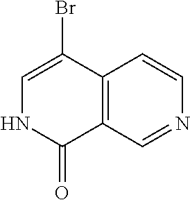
C12=C(C=NC=C1)C(=O)NC=C2Br
